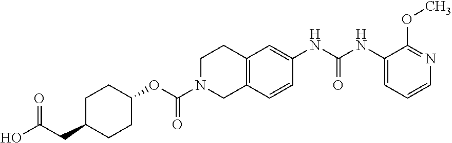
C1(NC(NC2=CC3=C(C=C2)CN(C(OC2CCC(CC(=O)O)CC2)=O)CC3)=O)=CC=CN=C1OC
